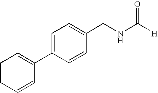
C1=CC=CC(C2=CC=C(CNC([H])=O)C=C2)=C1
